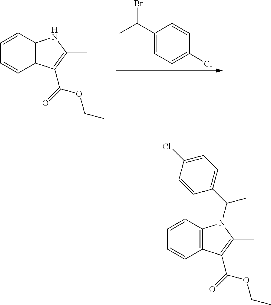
C1(C(C)Br)=CC=C(Cl)C=C1.C1=CC2=C(C=C1)NC(C)=C2C(=O)OCC.C1=CC2=C(C=C1)N(C(C1=CC=C(Cl)C=C1)C)C(C)=C2C(=O)OCC
